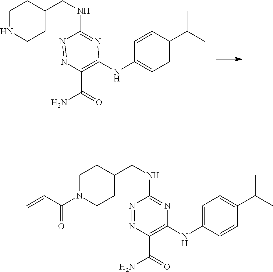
N1=NC(C(=O)N)=C(NC2=CC=C(C(C)C)C=C2)N=C1NCC1CCNCC1.N1=NC(C(=O)N)=C(NC2=CC=C(C(C)C)C=C2)N=C1NCC1CCN(C(C=C)=O)CC1
